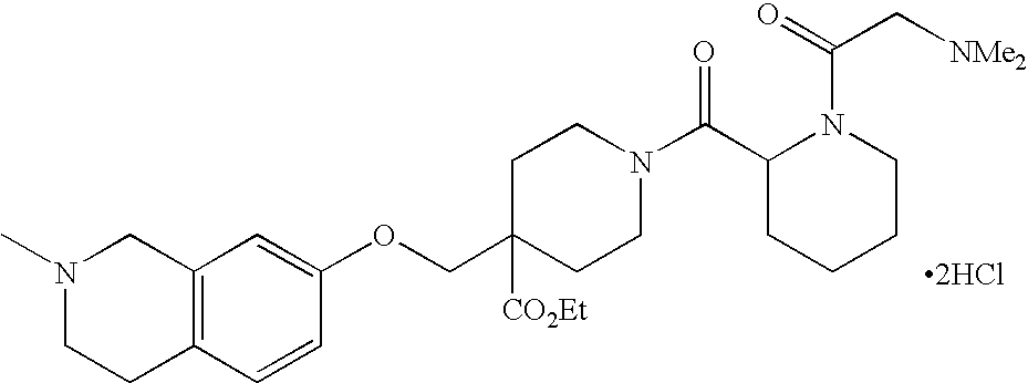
[2HCl].N1(C)CCC2=C(C1)C=C(OCC1([CO2Et])CCN(C(C3CCCCN3C(=O)C[NMe2])=O)CC1)C=C2
